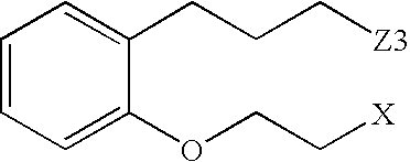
C1=CC=C(OCC[X])C(CCC[Z3])=C1
